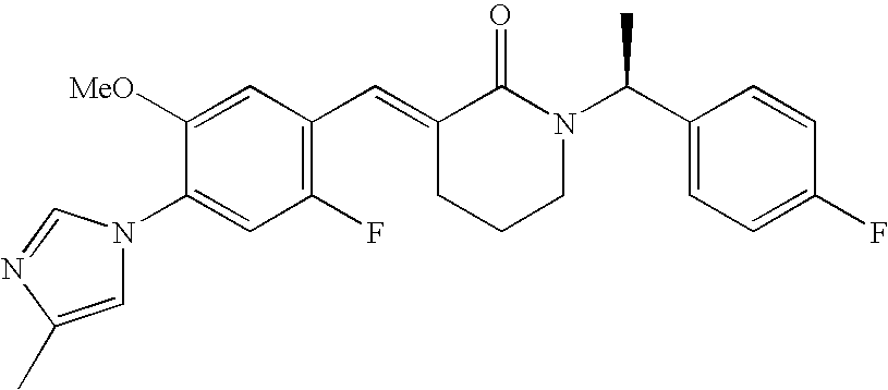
C1(F)=C(C=C2CCCN(C(C3=CC=C(F)C=C3)C)C2=O)C=C([OMe])C(N2C=C(C)N=C2)=C1
